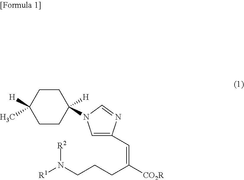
C1=C(C=C([CO2R])CCCN([R1])[R2])N=CN1C1([H])CCC([H])(C)CC1
